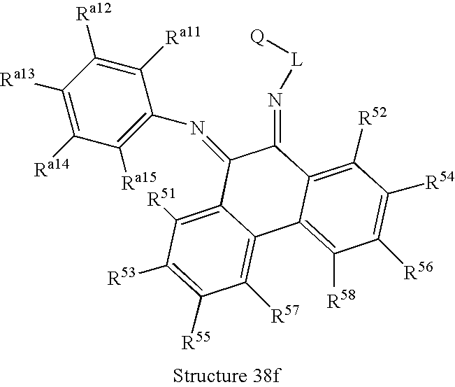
C1([Ra13])=C([Ra14])C([Ra15])=C(N=C2C(=N[L][Q])C3=C([R52])C([R54])=C([R56])C([R58])=C3C3=C([R57])C([R55])=C([R53])C([R51])=C32)C([Ra11])=C1[Ra12]
